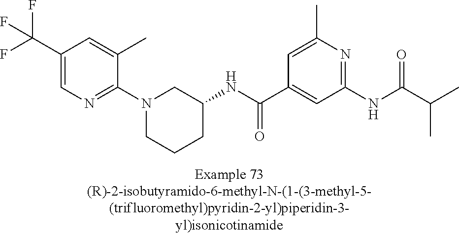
C1(C(F)(F)F)=CN=C(N2CCCC(NC(C3=CC(NC(C(C)C)=O)=NC(C)=C3)=O)C2)C(C)=C1
